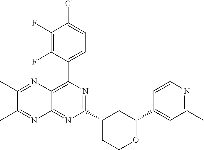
C12=NC(C3CCOC(C4=CC(C)=NC=C4)C3)=NC(C3=CC=C(Cl)C(F)=C3F)=C1N=C(C)C(C)=N2
